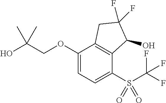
O(C1=CC=C(S(C(F)(F)F)(=O)=O)C2=C1CC(F)(F)C2O)CC(O)(C)C
